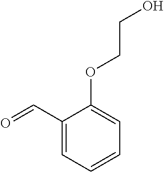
C1(C=O)=CC=CC=C1OCCO
